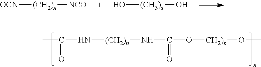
[OCN][(CH2)n][NCO].O[(CH3)x]O.N([(CH2)n]NC(=O)O[CH2)x]OC)C(C)=O
